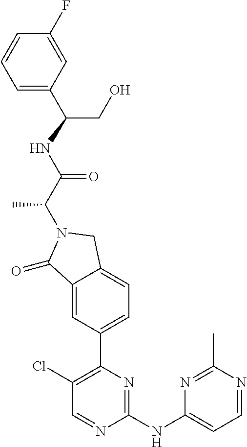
C1(=O)C2=CC(C3=C(Cl)C=NC(NC4=CC=NC(C)=N4)=N3)=CC=C2CN1C(C(NC(CO)C1=CC=CC(F)=C1)=O)C
